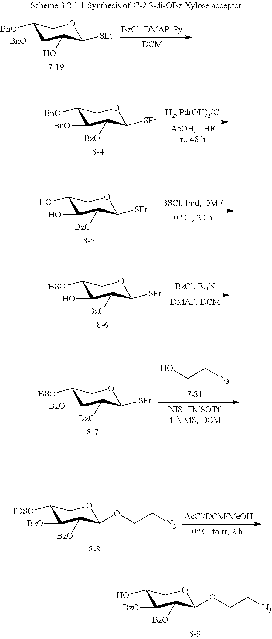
C1([BnO])C([BnO])C(O)C([SEt])OC1.C1([BnO])C([BnO])C([BzO])C([SEt])OC1.C1(O)C(O)C([BzO])C([SEt])OC1.C1([TBSO])C(O)C([BzO])C([SEt])OC1.C(C[N3])O.C1([TBSO])C([BzO])C([BzO])C([SEt])OC1.C1([TBSO])C([BzO])C([BzO])C(OCC[N3])OC1.C1(O)C([BzO])C([BzO])C(OCC[N3])OC1
